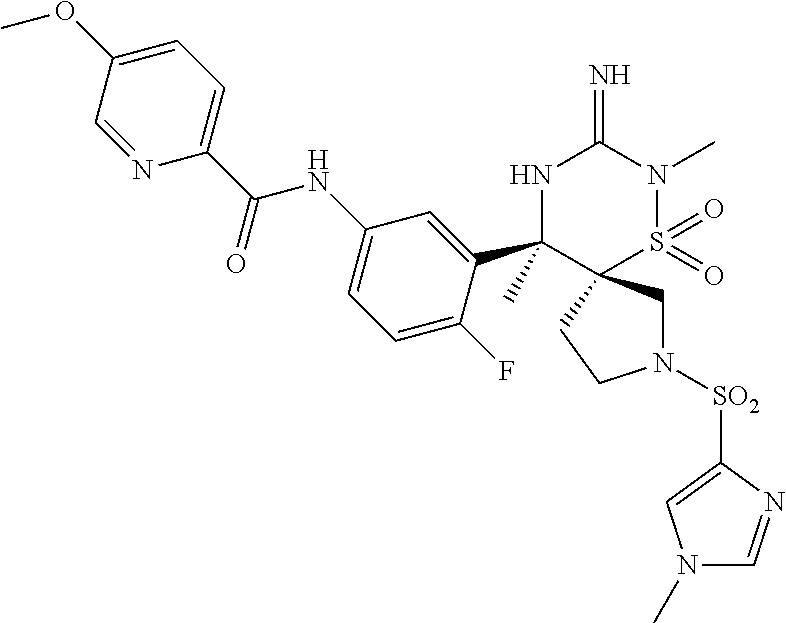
N1([SO2]C2=CN(C)C=N2)CC2(CC1)S(=O)(=O)N(C)C(=N)NC2(C1=CC(NC(C2=CC=C(OC)C=N2)=O)=CC=C1F)C
